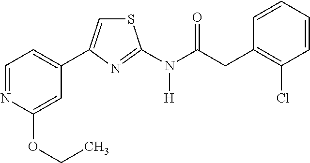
C1=NC(OCC)=CC(C2=CSC(N(C(CC3=C(Cl)C=CC=C3)=O)[H])=N2)=C1
